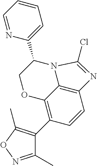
C1(C)=NOC(C)=C1C1=C2C3=C(C=C1)N=C(Cl)N3C(C1=CC=CC=N1)CO2
